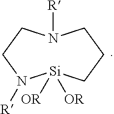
N1([R])CCC[Si]([OR])([OR])N([R])CC1
